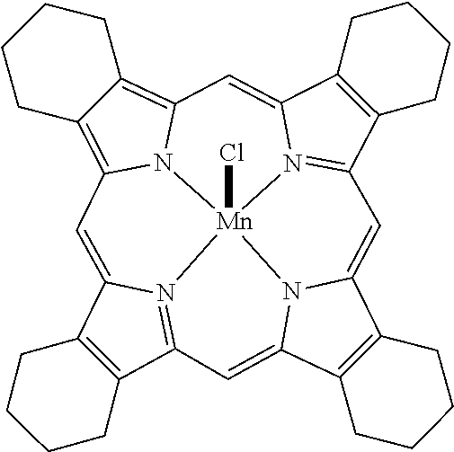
C12=C(C3=N4C1=CC1=C5C(=C6N1[Mn]41(Cl)N4=C(C7=C(C4=C6)CCCC7)C=C4C6=C(C(=C3)N41)CCCC6)CCCC5)CCCC2
